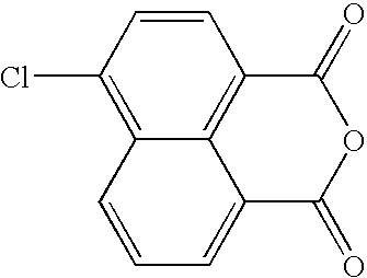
C12=C(Cl)C=CC3=C1C(=CC=C2)C(=O)OC3=O
